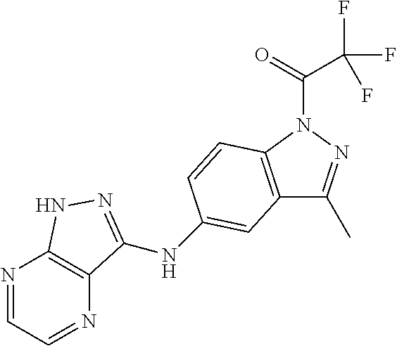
N1=CC=NC2=C1C(NC1=CC3=C(N(C(C(F)(F)F)=O)N=C3C)C=C1)=NN2
